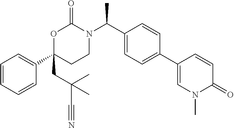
C1=CC=CC(C2(CC(C#N)(C)C)CCN(C(C3=CC=C(C4=CN(C)C(=O)C=C4)C=C3)C)C(=O)O2)=C1
